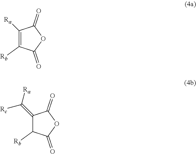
C1([Ra])=C([Rb])C(=O)OC1=O.C1(=C([Ra])[Rc])C([Rb])C(=O)OC1=O
